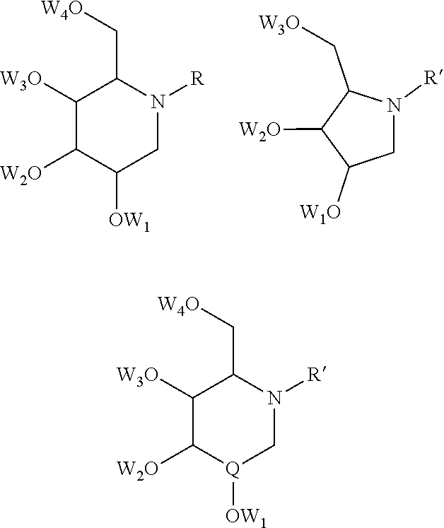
C1([W3O])C([W2O])C([OW1])CN([R])C1C[W4O].C1([W1O])CN([R])C(C[W3O])C1[W2O].C1([W3O])C([W2O])[Q]([OW1])CN([R])C1C[W4O]
